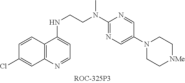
C1(Cl)=CC2=C(C=C1)C(NCCN(C1=NC=C(N3CC[NMe]CC3)C=N1)C)=CC=N2
